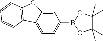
C1=C2C(=CC(B3OC(C)(C)C(C)(C)O3)=C1)OC1=C2C=CC=C1
